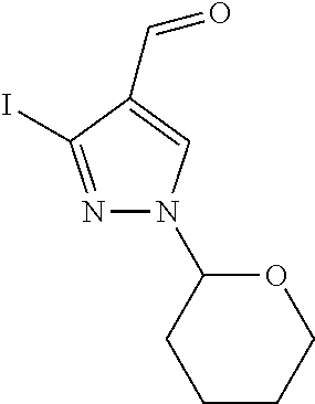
C1CCOC(N2N=C(I)C(C=O)=C2)C1
